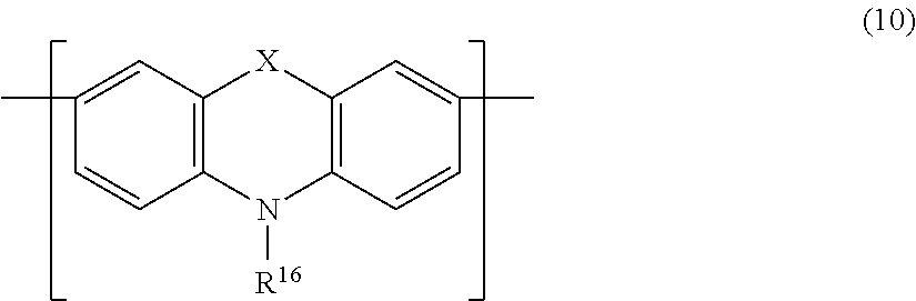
C12=C(C=C(C)C=C1)[X]C1=C(N2[R16])C=CC(C)=C1
